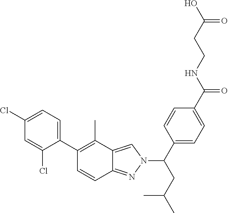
C1(C2=C(C)C3=CN(C(C4=CC=C(C(NCCC(O)=O)=O)C=C4)CC(C)C)N=C3C=C2)=CC=C(Cl)C=C1Cl
